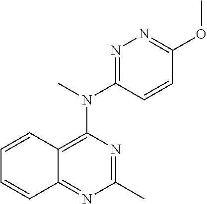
C12=C(N(C3=NN=C(OC)C=C3)C)N=C(C)N=C1C=CC=C2
